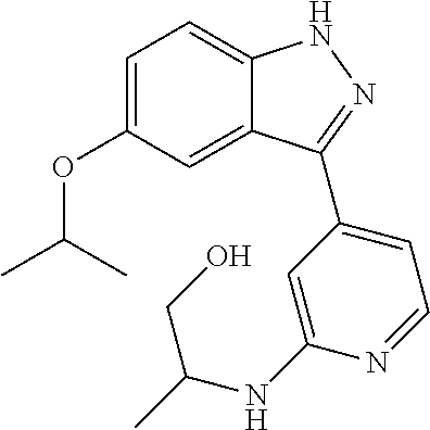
C1=C(OC(C)C)C=C2C(=C1)NN=C2C1=CC=NC(NC(C)CO)=C1
